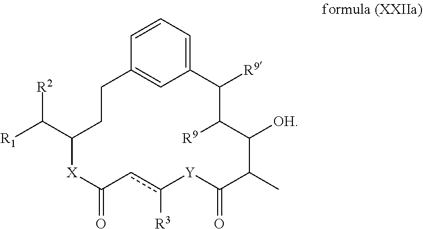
C1=CC=C2C=C1CCC(C([R1])[R2])[X]C(=O)cc([R3])[Y]C(=O)C(C)C([OH])C([R9])C2[R9]
